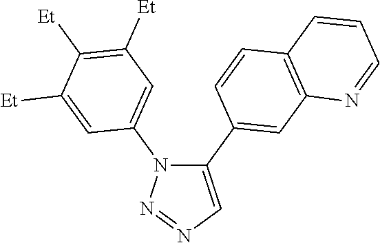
C1(C2=CC3=C(C=C2)C=CC=N3)=CN=NN1C1=CC([Et])=C([Et])C([Et])=C1
